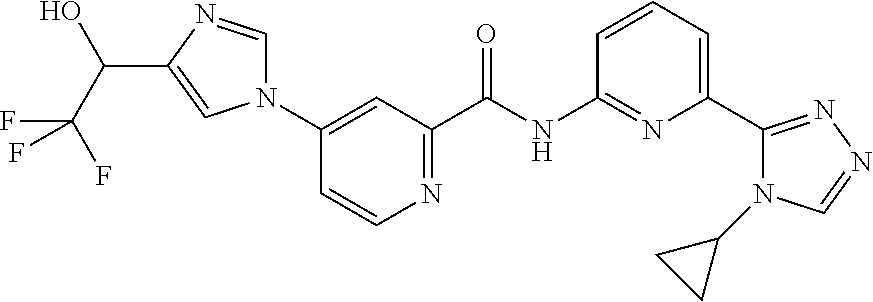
N1(C2=CC(C(NC3=NC(C4=NN=CN4C4CC4)=CC=C3)=O)=NC=C2)C=NC(C(C(F)(F)F)O)=C1
